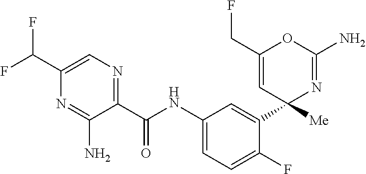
C1(C(NC2=CC=C(F)C(C3([Me])N=C(N)OC(CF)=C3)=C2)=O)=NC=C(C(F)F)N=C1N
